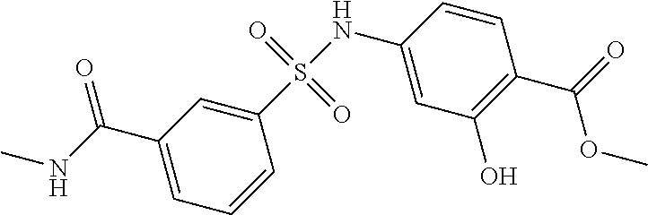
C1(C(NC)=O)=CC=CC(S(NC2=CC(O)=C(C(=O)OC)C=C2)(=O)=O)=C1
